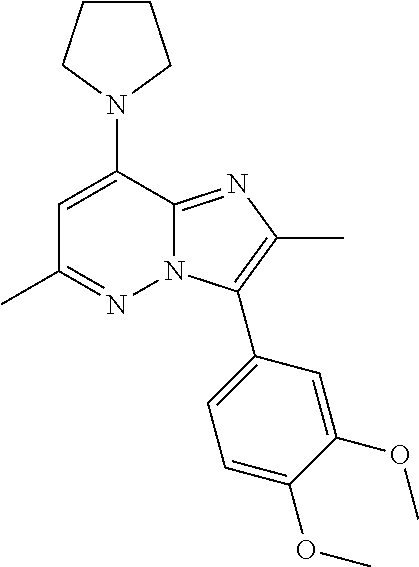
C1CCN(C2=CC(C)=NN3C2=NC(C)=C3C2=CC=C(OC)C(OC)=C2)C1
